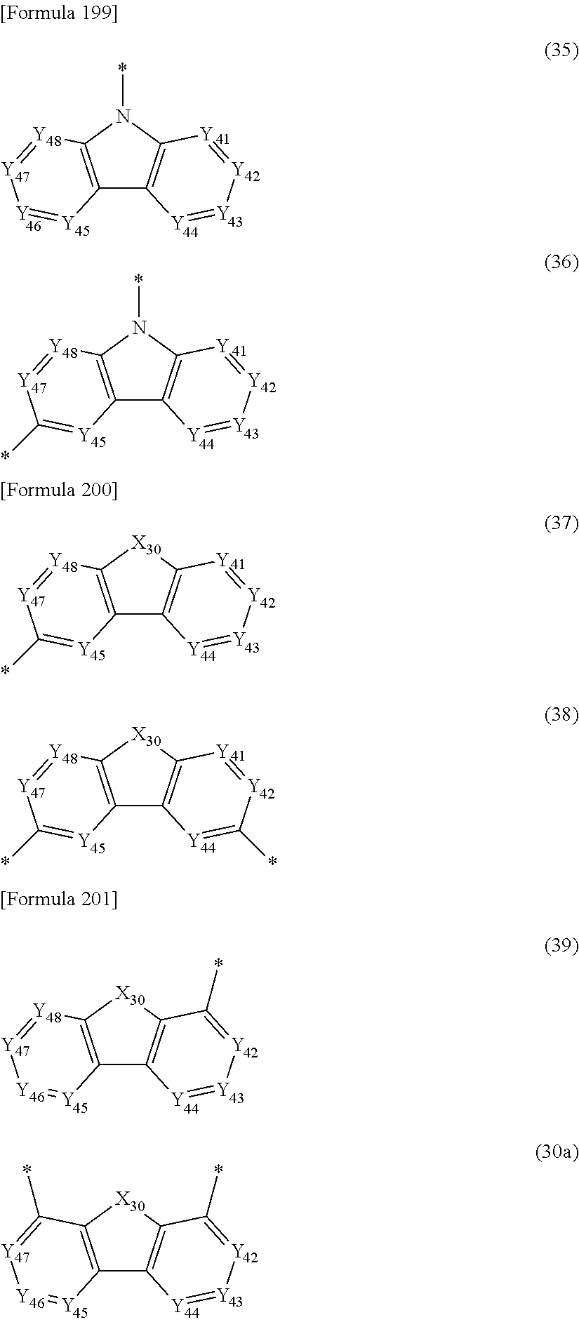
C12=C(N(*)C3=C1[Y]=[Y][Y]=[Y]3)[Y48]=[Y][Y]=[Y]2.C12=C(N(*)C3=C1[Y]=[Y][Y]=[Y]3)[Y48]=[Y]C(*)=[Y]2.C12=C([X30]C3=C1[Y44]=[Y][Y]=[Y]3)[Y48]=[Y]C(*)=[Y]2.C12=C([X30]C3=C1[Y44]=C(*)[Y]=[Y]3)[Y48]=[Y]C(*)=[Y]2.C12=C([X30]C3=C1[Y]=[Y][Y]=C3*)[Y48]=[Y][Y46]=[Y]2.C12=C([X30]C3=C1[Y44]=[Y][Y]=C3*)C(*)=[Y][Y46]=[Y]2
